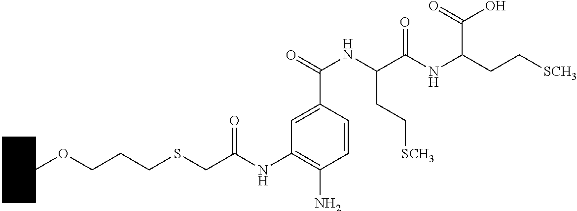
C1CCCC(OCCCSCC(NC2=C(N)C=CC(C(=O)NC(CC[SCH3])C(NC(CC[SCH3])C(=O)O)=O)=C2)=O)C1
